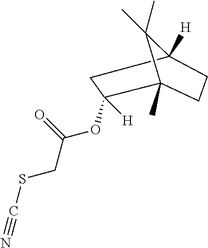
O(C(CSC#N)=O)C1([H])C2(C)CCC([H])(C1)C2(C)C
